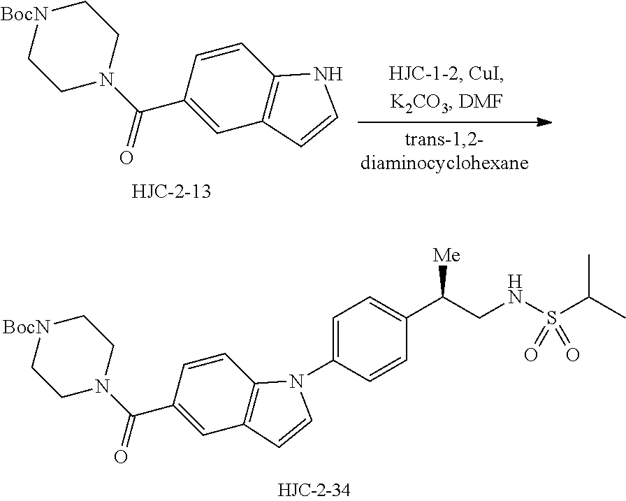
[BocN]1CCN(C(=O)C2=CC3=C(C=C2)N(C2=CC=C(C(CNS(C(C)C)(=O)=O)[Me])C=C2)C=C3)CC1.[BocN]1CCN(C(=O)C2=CC3=C(C=C2)NC=C3)CC1
